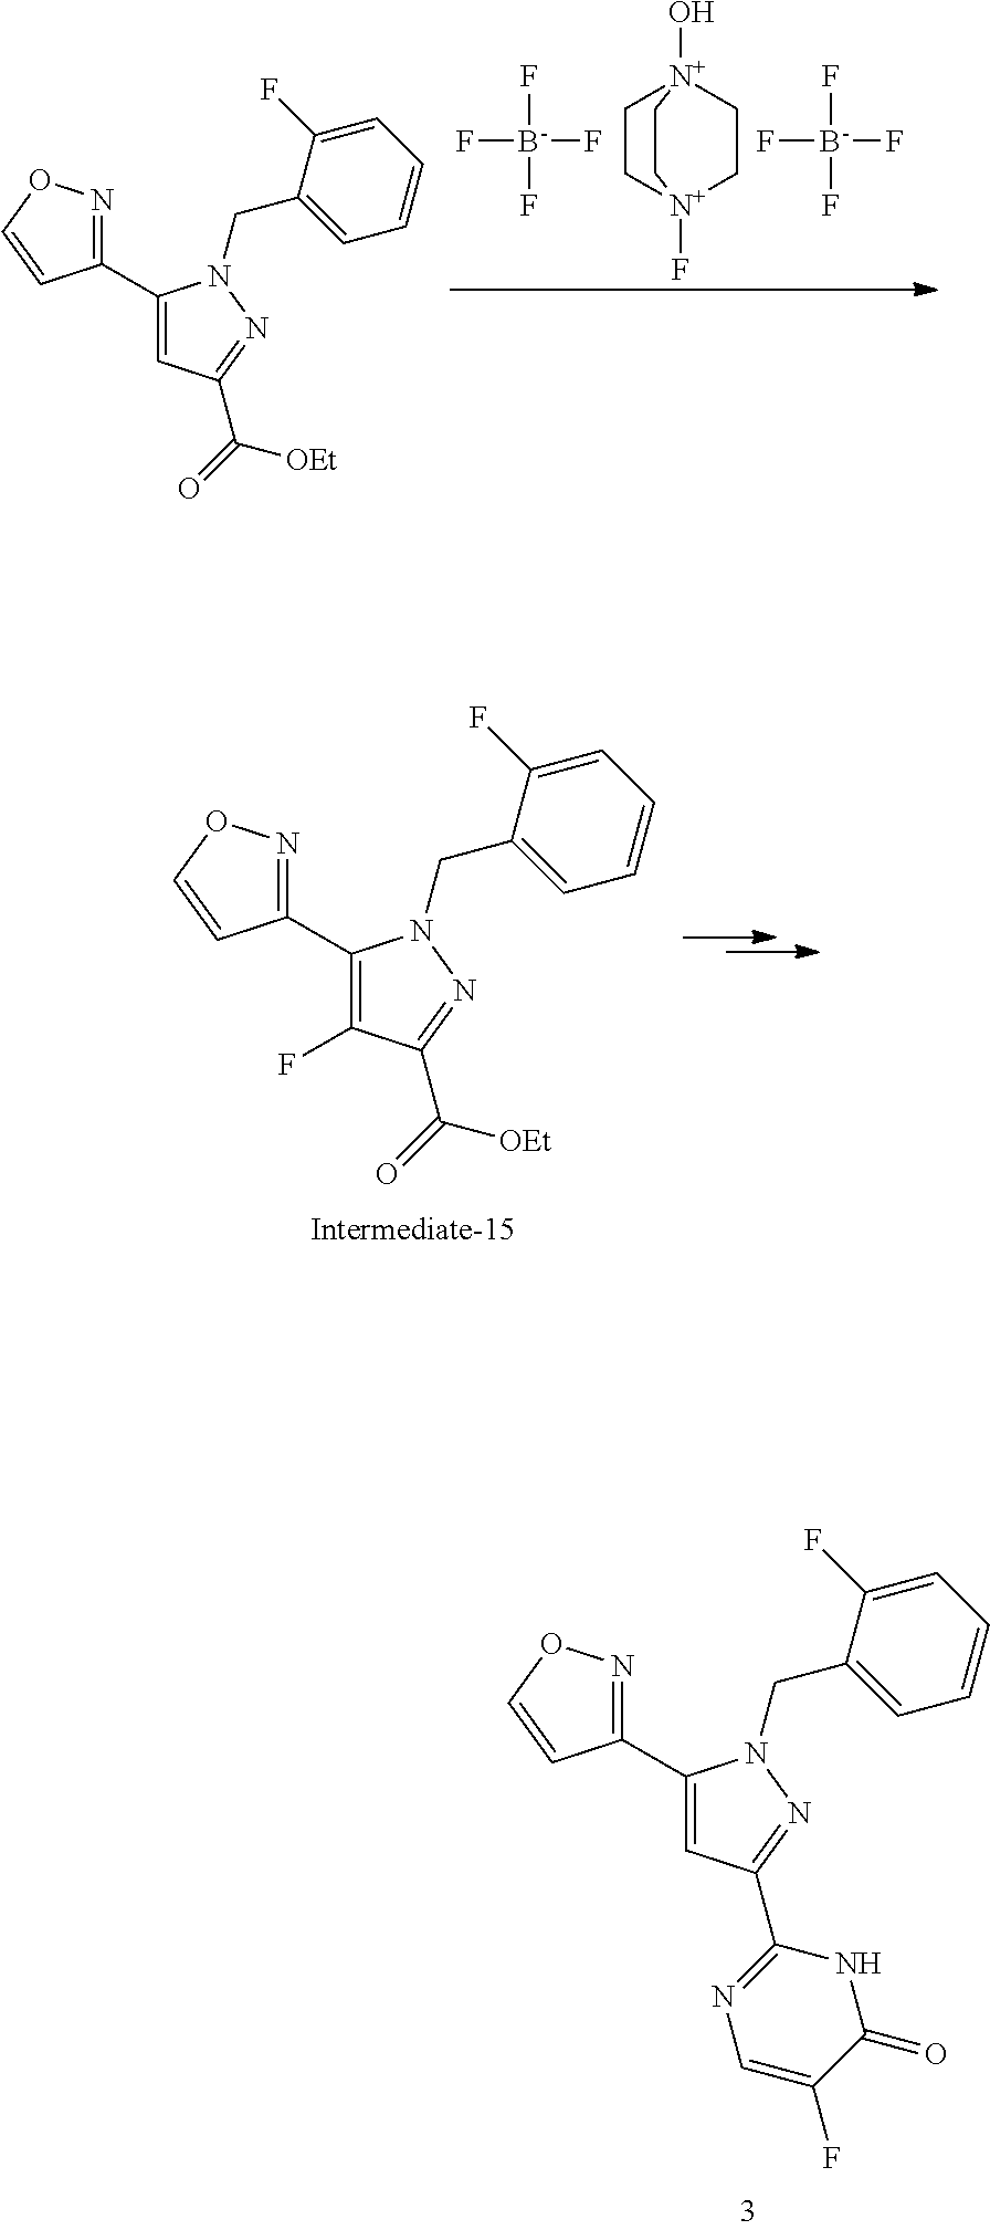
C1(C2=NOC=C2)=CC(C(=O)[OEt])=NN1CC1=CC=CC=C1F.C1C[N+]2(F)CC[N+]1(O)CC2.F[B-](F)(F)F.F[B-](F)(F)F.C1(C2=NOC=C2)=C(F)C(C(=O)[OEt])=NN1CC1=CC=CC=C1F.C1(C2=NOC=C2)=CC(C2=NC=C(F)C(=O)N2)=NN1CC1=CC=CC=C1F
